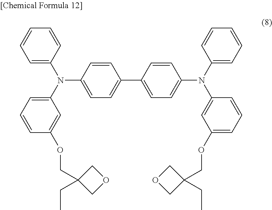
C1=C(N(C2=CC=CC(OCC3(CC)COC3)=C2)C2=CC=C(C3=CC=C(N(C4=CC=CC=C4)C4=CC(OCC5(CC)COC5)=CC=C4)C=C3)C=C2)C=CC=C1
